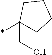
C1(CO)(*)CCCC1
